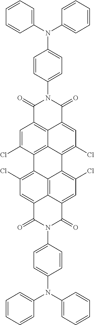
C1=C(Cl)C2=C3C4=C1C(=O)N(C1=CC=C(N(C5=CC=CC=C5)C5=CC=CC=C5)C=C1)C(=O)C4=CC(Cl)=C3C1=C(Cl)C=C3C4=C1C2=C(Cl)C=C4C(=O)N(C1=CC=C(N(C2=CC=CC=C2)C2=CC=CC=C2)C=C1)C3=O
